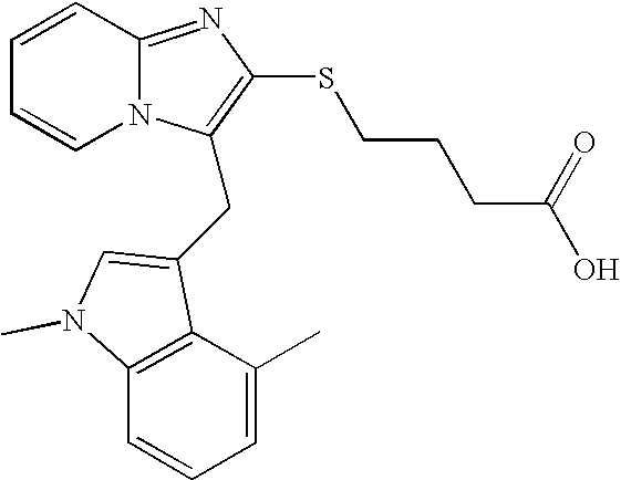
C1=CC2=NC(SCCCC(O)=O)=C(CC3=CN(C)C4=C3C(C)=CC=C4)N2C=C1
